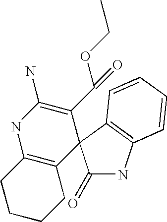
C1(=O)NC2=C(C13C(C(OCC)=O)=C(N)NC1=C3CCCC1)C=CC=C2
